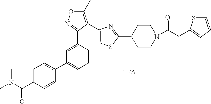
C1=C(C2=NOC(C)=C2C2=CSC(C3CCN(C(CC4=CC=CS4)=O)CC3)=N2)C=CC=C1C1=CC=C(C(N(C)C)=O)C=C1
